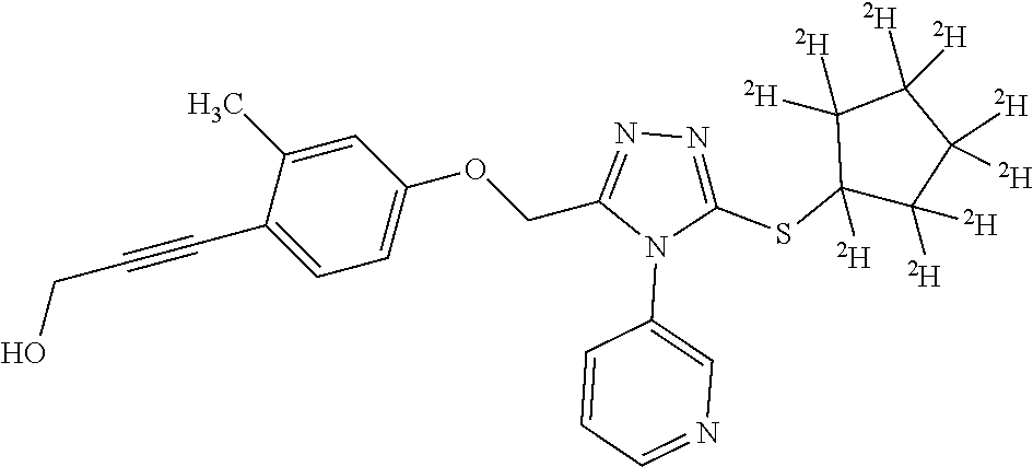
C1=C(C)C(C#CCO)=CC=C1OCC1=NN=C(SC2([D])C([D])([D])C([D])([D])C([D])([D])C2([D])[D])N1C1=CN=CC=C1
